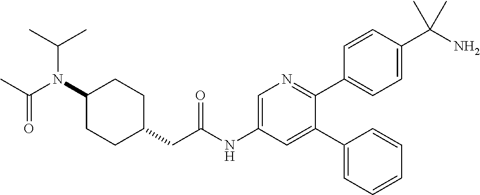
C1(N(C(C)=O)C(C)C)CCC(CC(NC2=CN=C(C3=CC=C(C(N)(C)C)C=C3)C(C3=CC=CC=C3)=C2)=O)CC1
